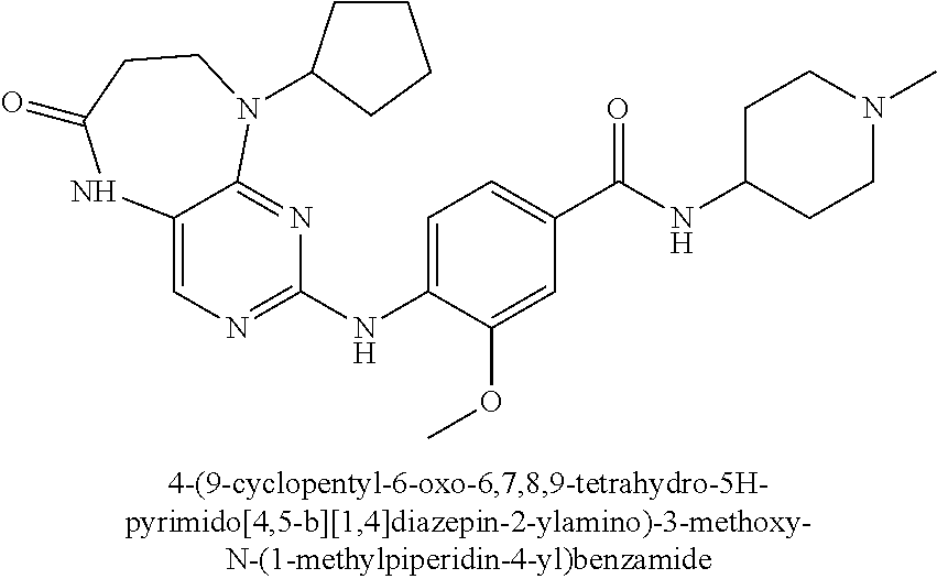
C12=CN=C(NC3=CC=C(C(NC4CCN(C)CC4)=O)C=C3OC)N=C1N(C1CCCC1)CCC(=O)N2
